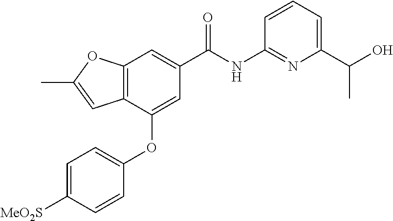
C12=C(C(OC3=CC=C([MeO2S])C=C3)=CC(C(NC3=NC(C(O)C)=CC=C3)=O)=C1)C=C(C)O2
